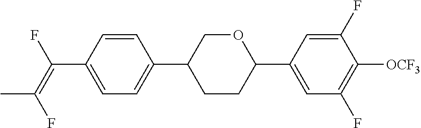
C1=CC(C(=C(F)C)F)=CC=C1C1CCC(C2=CC(F)=C([OCF3])C(F)=C2)OC1
